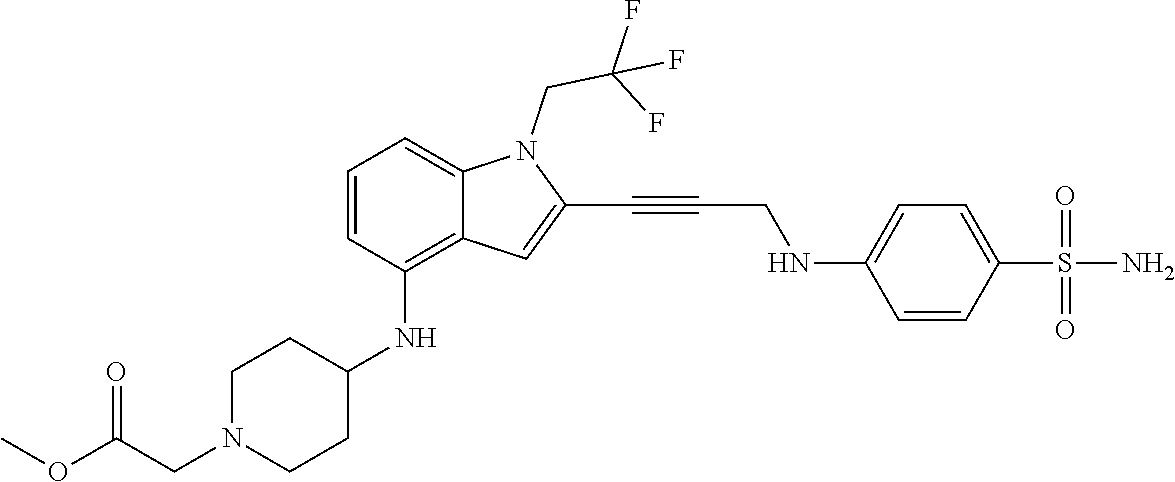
C1=CC(S(N)(=O)=O)=CC=C1NCC#CC1=CC2=C(NC3CCN(CC(OC)=O)CC3)C=CC=C2N1CC(F)(F)F
